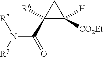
C1(C(=O)N([R7])[R7])([R6])C([CO2Et])([H])C1
